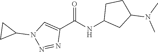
C1(C(NC2CC(N(C)C)CC2)=O)=CN(C2CC2)N=N1
